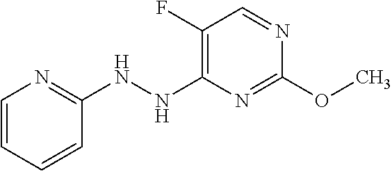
C1(NNC2=C(F)C=NC(OC)=N2)=NC=CC=C1
